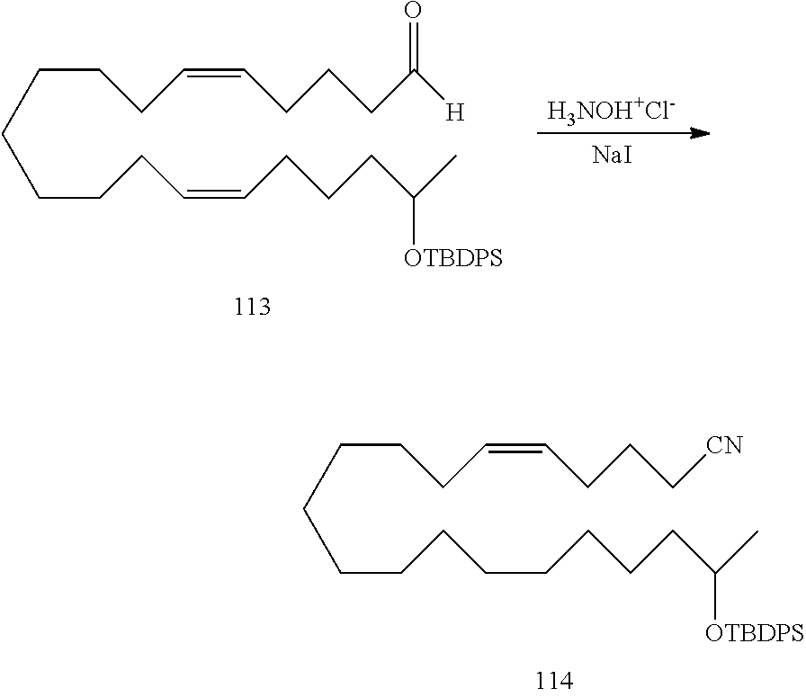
C(CCC=CCCCC([H])=O)CCCCC=CCCCC(C)[OTBDPS].[H3NOH+Cl-].[NaI].C(CCC=CCCC[CN])CCCCCCCCCC(C)[OTBDPS]
